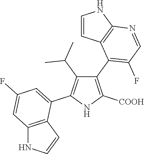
C1(C2=C(F)C=NC3=C2C=CN3)=C([COOH])NC(C2=CC(F)=CC3=C2C=CN3)=C1C(C)C
